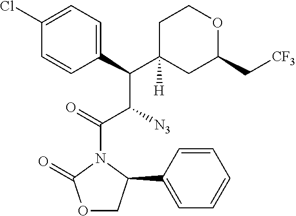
C(C1([H])CC(C[CF3])OCC1)(C(C(N1C(=O)OCC1C1=CC=CC=C1)=O)[N3])C1=CC=C(Cl)C=C1
